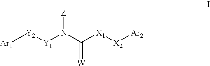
[Ar1][Y2][Y1]N(C([X1][X2][Ar2])=[W])[Z]
